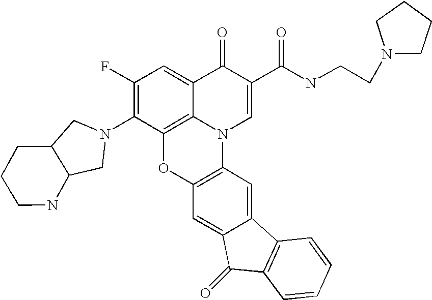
C1(F)=C(N2CC3C(C2)CCCN3)C2=C3C(=C1)C(=O)C(C(NCCN1CCCC1)=O)=CN3C1=C(O2)C=C2C(=C1)C1=C(C2=O)C=CC=C1
